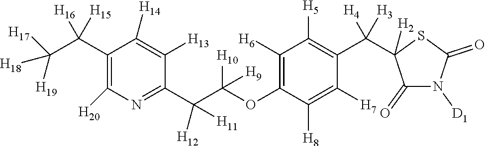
C1(C(C([H19])([H18])[H17])([H16])[H15])=C([H20])N=C(C(C(OC2=C([H6])C([H5])=C(C([H4])([H3])C3([H2])C(=O)N([D1])C(=O)S3)C([H7])=C2[H8])([H10])[H9])([H12])[H11])C([H13])=C1[H14]
